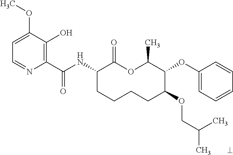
C1(C(NC2CCCCC(OCC(C)C)C(OC3=CC=CC=C3)C(C)OC2=O)=O)=C(O)C(OC)=CC=N1
